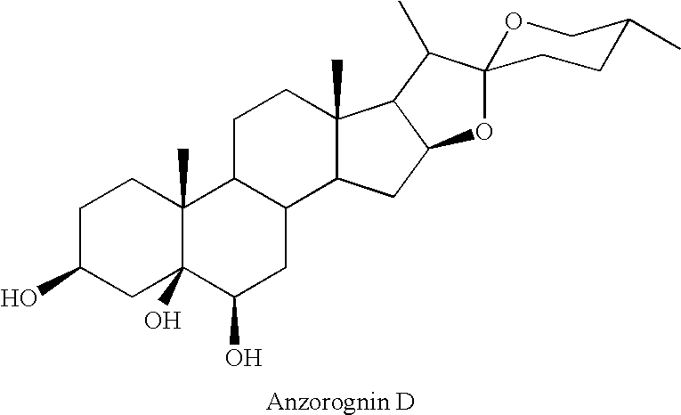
C1C(O)CC2(O)C(C)(C1)C1C(CC2O)C2C(C)(CC1)C1C(C2)OC2(C1C)OCC(C)CC2
